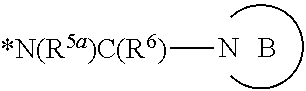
[*N(R5a)C(R6)]N.B
